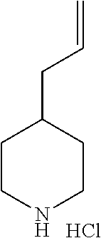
C=CCC1CCNCC1.Cl
